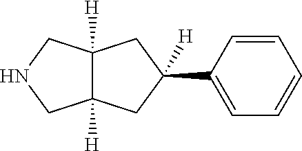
C12([H])C([H])(CC(C3=CC=CC=C3)([H])C1)CNC2
